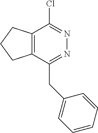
C12=C(C(CC3=CC=CC=C3)=NN=C1Cl)CCC2
